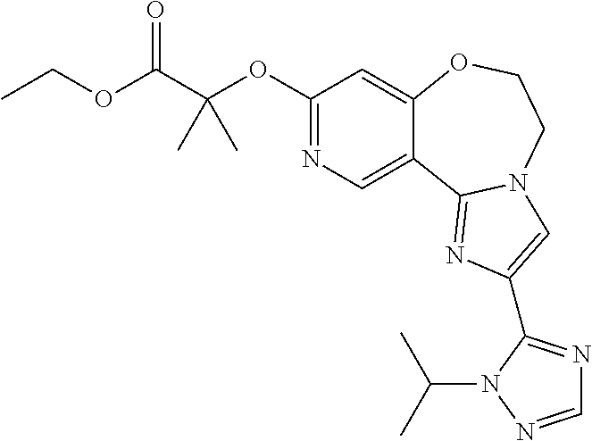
C12=CN=C(OC(C(OCC)=O)(C)C)C=C1OCCN1C2=NC(C2=NC=NN2C(C)C)=C1
